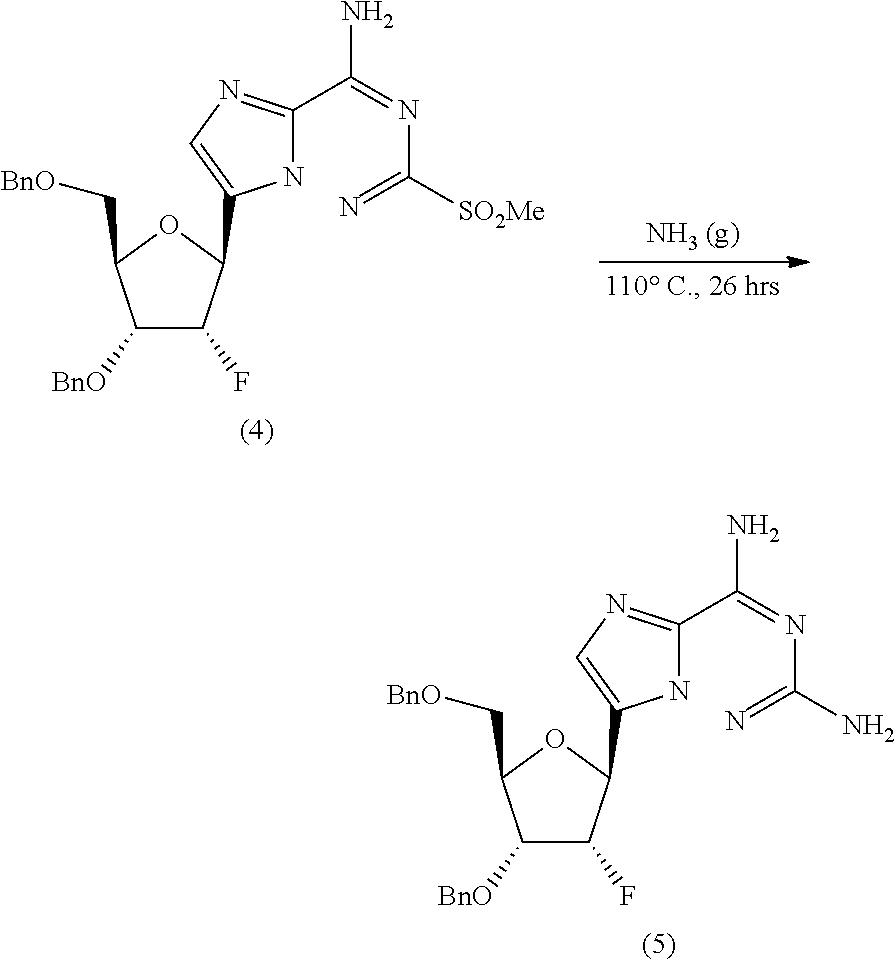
C1([BnO])C(F)C(C2=CN=C(C(=NC(=N)N)N)N2)OC1C[BnO].C1([BnO])C(F)C(C2=CN=C(C(=NC(=N)[SO2Me])N)N2)OC1C[BnO]
